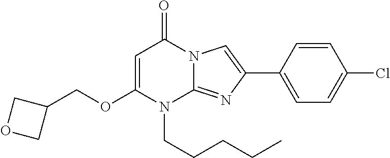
C1=C(OCC2COC2)N(CCCCC)C2=NC(C3=CC=C(Cl)C=C3)=CN2C1=O
